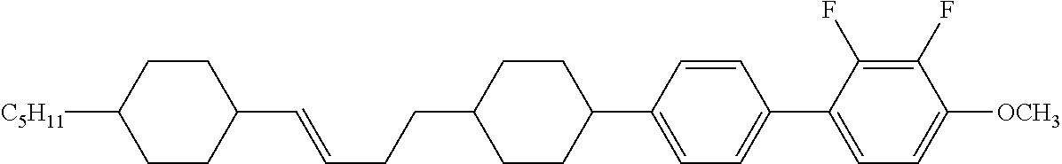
C1(C=CCCC2CCC(C3=CC=C(C4=CC=C([OCH3])C(F)=C4F)C=C3)CC2)CCC([C5H11])CC1
